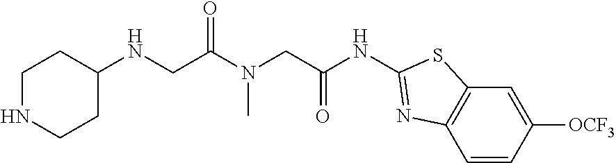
C(C(=O)N(CC(NC1=NC2=C(C=C([OCF3])C=C2)S1)=O)C)NC1CCNCC1
